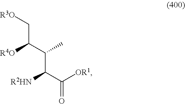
[R3O]CC(C(C(C(=O)[OR1])[R2HN])C)[R4O]
